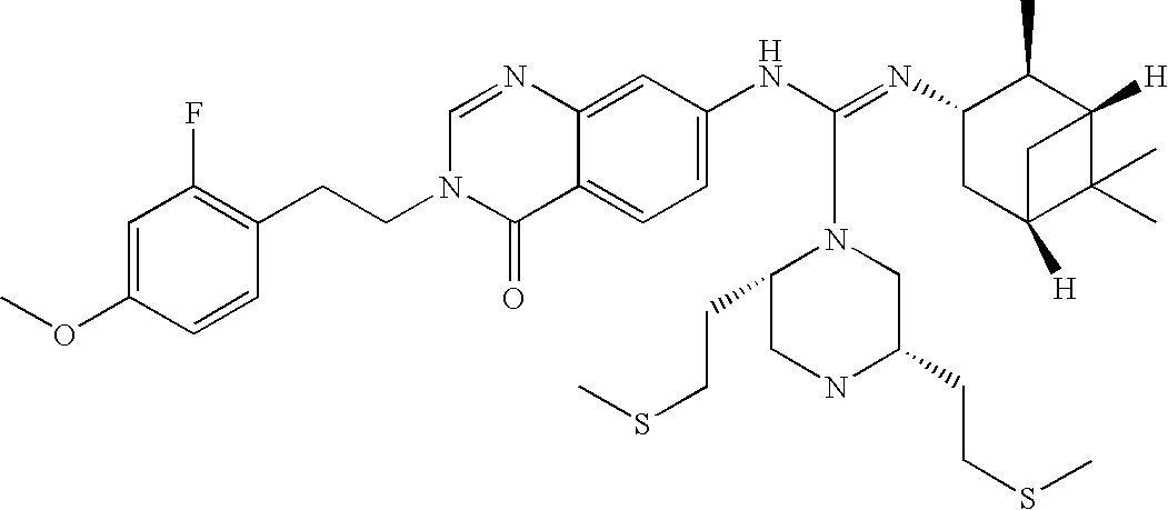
N1(CCC2=C(F)C=C(OC)C=C2)C=NC2=CC(NC(=NC3CC4([H])C(C)(C)C([H])(C3C)C4)N3C(CCSC)CNC(CCSC)C3)=CC=C2C1=O
